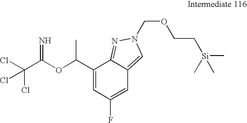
C1(C(OC(C(Cl)(Cl)Cl)=N)C)=CC(F)=CC2=CN(COCC[Si](C)(C)C)N=C12
